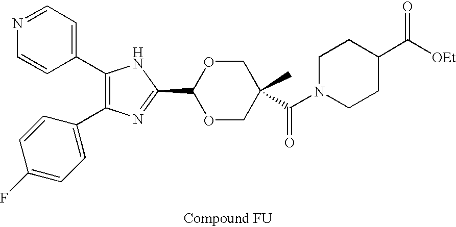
C1(C2=CC=NC=C2)=C(C2=CC=C(F)C=C2)N=C(C2OCC(C)(C(N3CCC(C([OEt])=O)CC3)=O)CO2)N1
